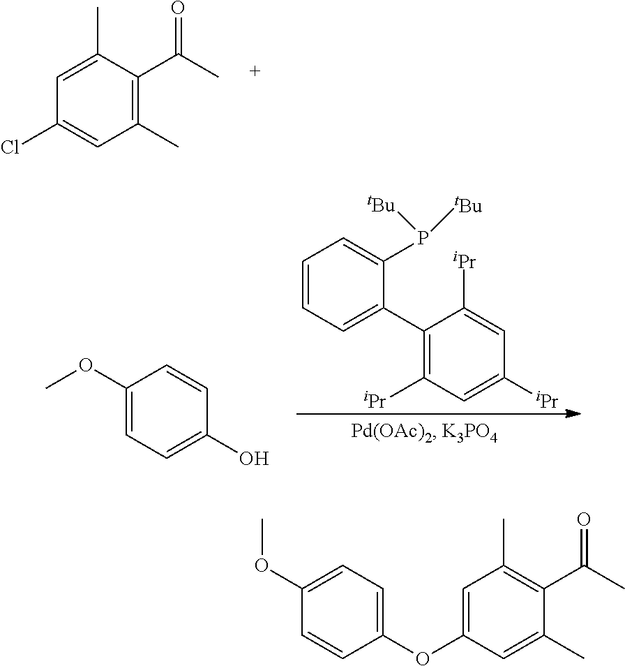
C1(C)=C(C(C)=O)C(C)=CC(Cl)=C1.C1(OC)=CC=C(O)C=C1.C1=CC=C(C2=C([iPr])C=C([iPr])C=C2[iPr])C(P([tBu])[tBu])=C1.C1(OC2=CC(C)=C(C(C)=O)C(C)=C2)=CC=C(OC)C=C1
